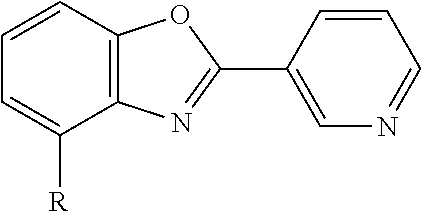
C12=C(C=CC=C1[R])OC(C1=CN=CC=C1)=N2
